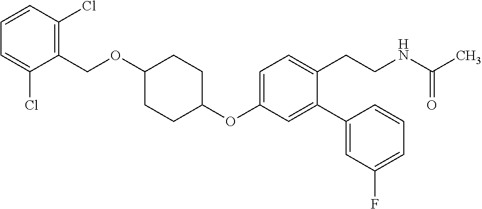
C1(OC2=CC=C(CCNC(C)=O)C(C3=CC(F)=CC=C3)=C2)CCC(OCC2=C(Cl)C=CC=C2Cl)CC1
